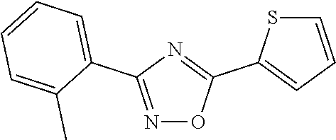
N1=C(C2=CC=CC=C2C)N=C(C2=CC=CS2)O1
